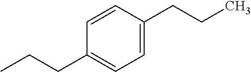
C(CC1=CC=C(CCC)C=C1)C
